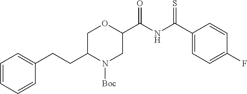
C1=CC=CC(CCC2N([Boc])CC(C(NC(C3=CC=C(F)C=C3)=S)=O)OC2)=C1
